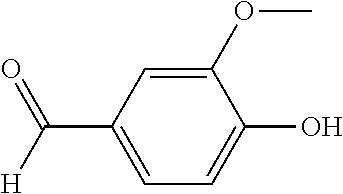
C1(OC)=CC(C(=O)[H])=CC=C1O
